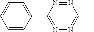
C1=CC(C2=NN=C(C)N=N2)=CC=C1
